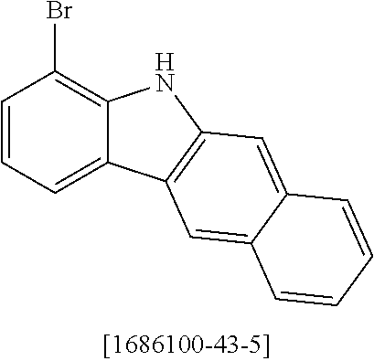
C1=CC=C2C(=C1Br)NC1=C2C=C2C(=C1)C=CC=C2
